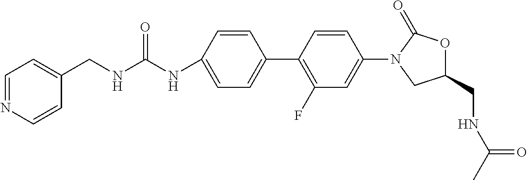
C1=C(NC(=O)NCC2=CC=NC=C2)C=CC(C2=C(F)C=C(N3CC(CNC(C)=O)OC3=O)C=C2)=C1
